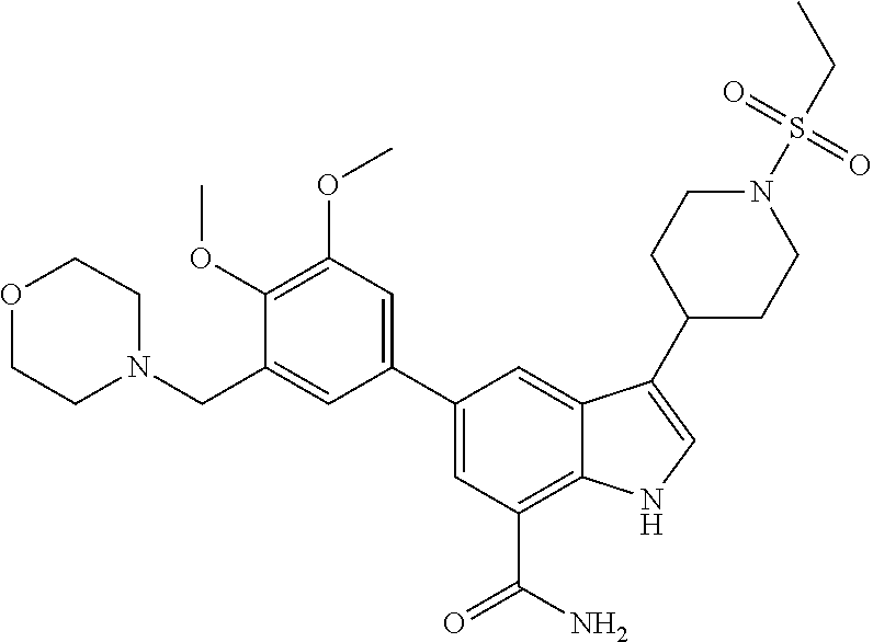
C1(C2=CC(OC)=C(OC)C(CN3CCOCC3)=C2)=CC(C(N)=O)=C2C(=C1)C(C1CCN(S(CC)(=O)=O)CC1)=CN2
